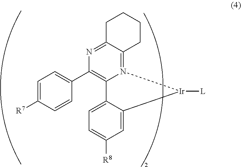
C1=C([R7])C=CC(C2=C3N(=C4C(=N2)CCCC4)[Ir]([L])C2=CC([R8])=CC=C32)=C1
